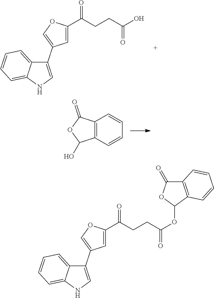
C1=C(C(CCC(O)=O)=O)OC=C1C1=CNC2=CC=CC=C12.C1=C(C(CCC(OC2C3=C(C(=O)O2)C=CC=C3)=O)=O)OC=C1C1=CNC2=CC=CC=C12.C12=C(C=CC=C1)C(O)OC2=O
